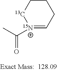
[15N+]1(C(=O)C)=CCCC[13C]1
